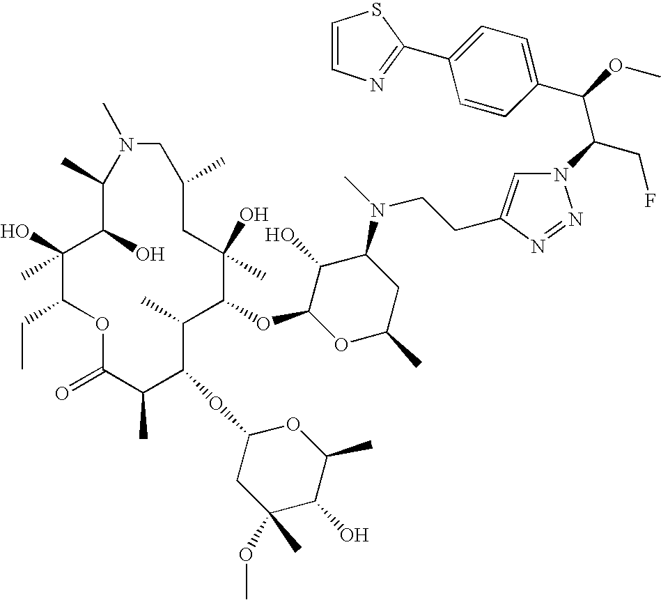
C1(O)(C)C(CC)OC(=O)C(C)C(OC2CC(OC)(C)C(O)C(C)O2)C(C)C(OC2OC(C)CC(N(C)CCC3=CN(C(CF)C(C4=CC=C(C5=NC=CS5)C=C4)OC)N=N3)C2O)C(O)(C)CC(C)CN(C)C(C)C1O
